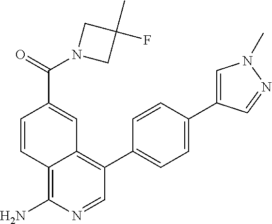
C12=C(N)N=CC(C3=CC=C(C4=CN(C)N=C4)C=C3)=C1C=C(C(=O)N1CC(F)(C)C1)C=C2
